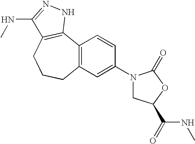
C12=C(C=C(N3CC(C(NC)=O)OC3=O)C=C1)CCCC1=C2NN=C1NC
